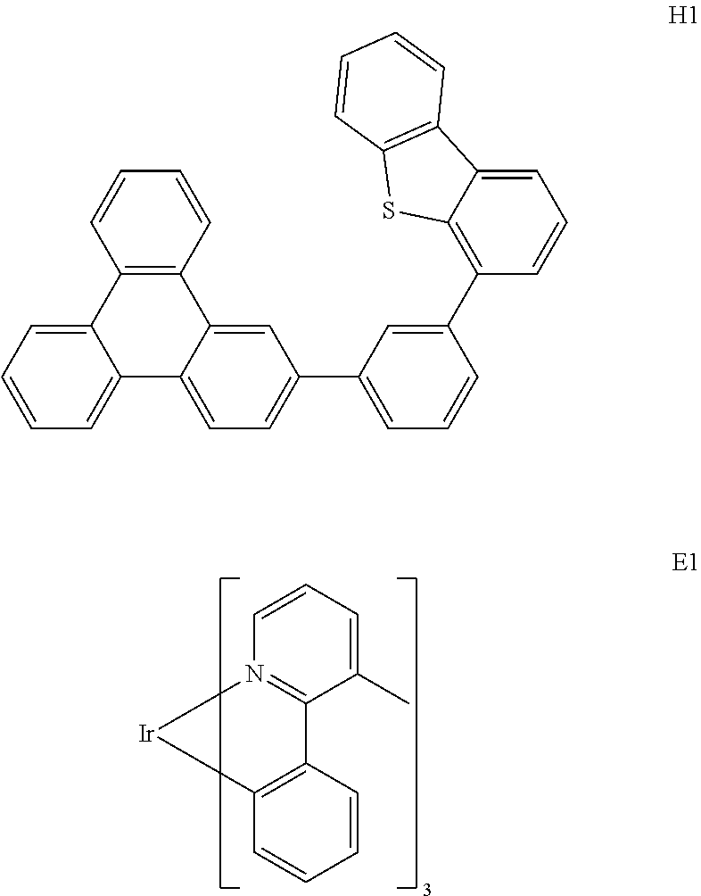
N12=C(C3=C(C=CC=C3)[Ir]1)C(C)=CC=C2.C12=CC=CC=C1C1=CC=C(C3=CC=CC(C4=C5C(=CC=C4)C4=C(S5)C=CC=C4)=C3)C=C1C1=C2C=CC=C1
